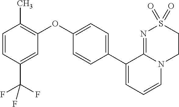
C1(C2=CC=CN3C2=NS(=O)(=O)CC3)=CC=C(OC2=C(C)C=CC(C(F)(F)F)=C2)C=C1
